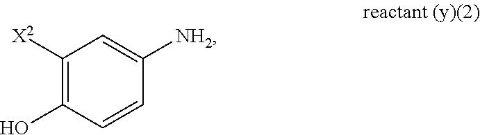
C1([NH2])=CC([X2])=C(O)C=C1
